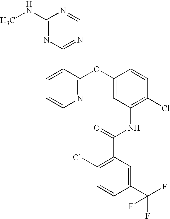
C1(NC)=NC(C2=CC=CN=C2OC2=CC(NC(=O)C3=C(Cl)C=CC(C(F)(F)F)=C3)=C(Cl)C=C2)=NC=N1
